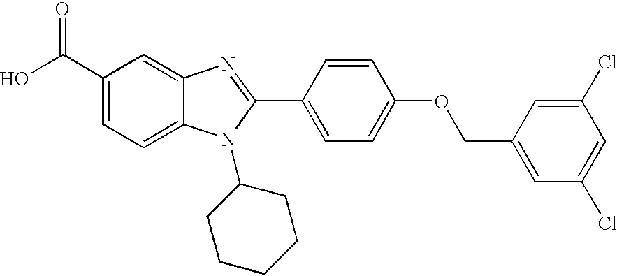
C1(C(O)=O)=CC=C2C(=C1)N=C(C1=CC=C(OCC3=CC(Cl)=CC(Cl)=C3)C=C1)N2C1CCCCC1
